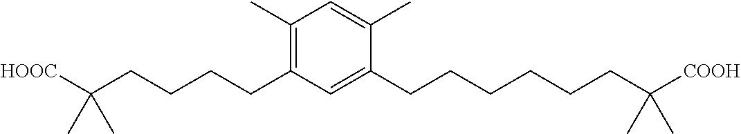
C1(C)=C(CCCCC([HOOC])(C)C)C=C(CCCCCCC([COOH])(C)C)C(C)=C1
